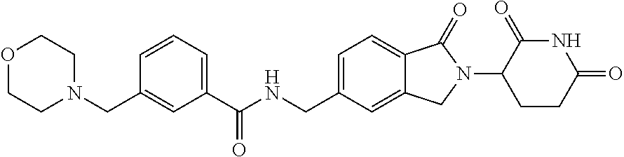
C1(C(NCC2=CC=C3C(=C2)CN(C2CCC(=O)NC2=O)C3=O)=O)=CC=CC(CN2CCOCC2)=C1
